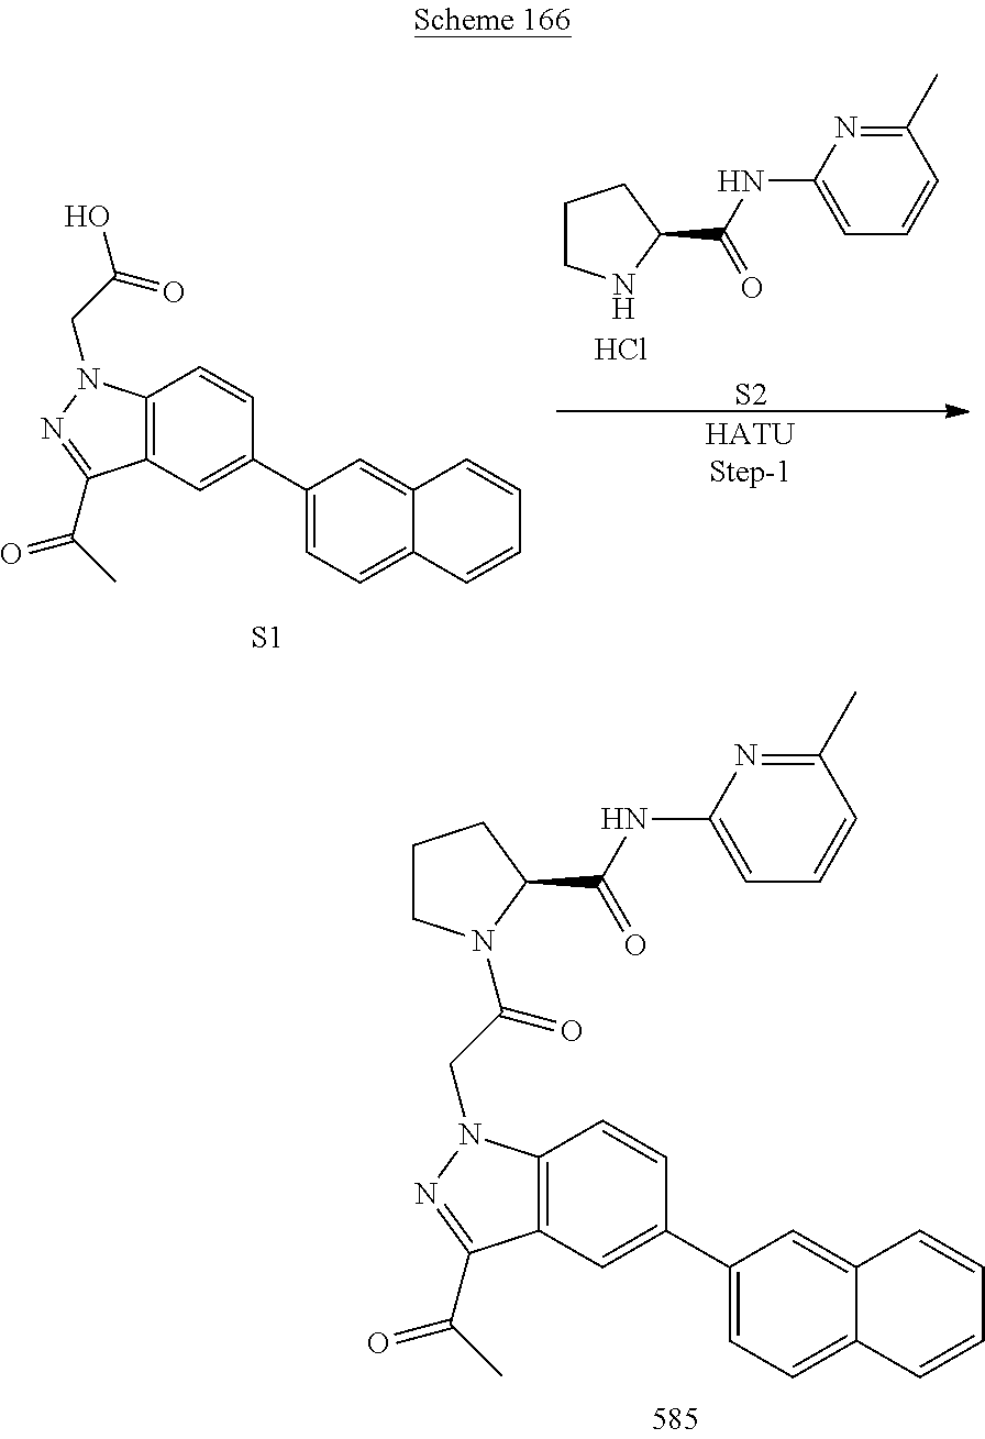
C1(C2=CC3=C(C=C2)N(CC(O)=O)N=C3C(=O)C)=CC=C2C(=C1)C=CC=C2.[S1].[HATUStep-1].C1CNC(C(NC2=CC=CC(C)=N2)=O)C1.Cl.[S2].C1(C2=CC3=C(C=C2)N(CC(=O)N2CCCC2C(=O)NC2=CC=CC(C)=N2)N=C3C(=O)C)=CC=C2C(=C1)C=CC=C2
